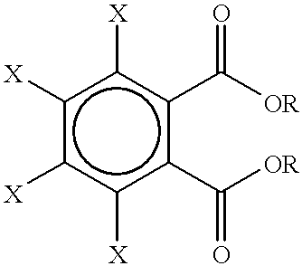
c1([X])c([X])c([X])c(C([OR])=O)c(C([OR])=O)c1[X]
